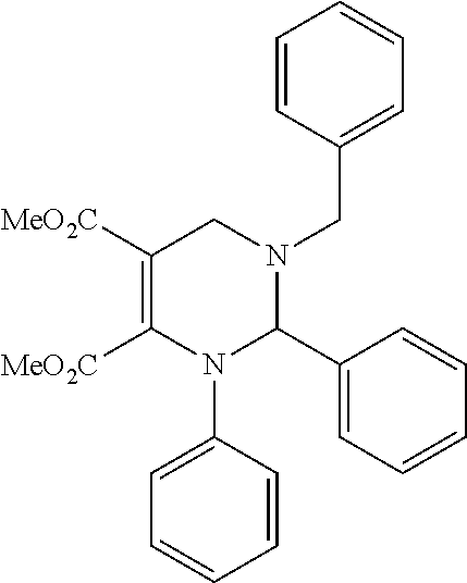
C1=CC=CC(CN2CC([MeO2C])=C([MeO2C])N(C3=CC=CC=C3)C2C2=CC=CC=C2)=C1
